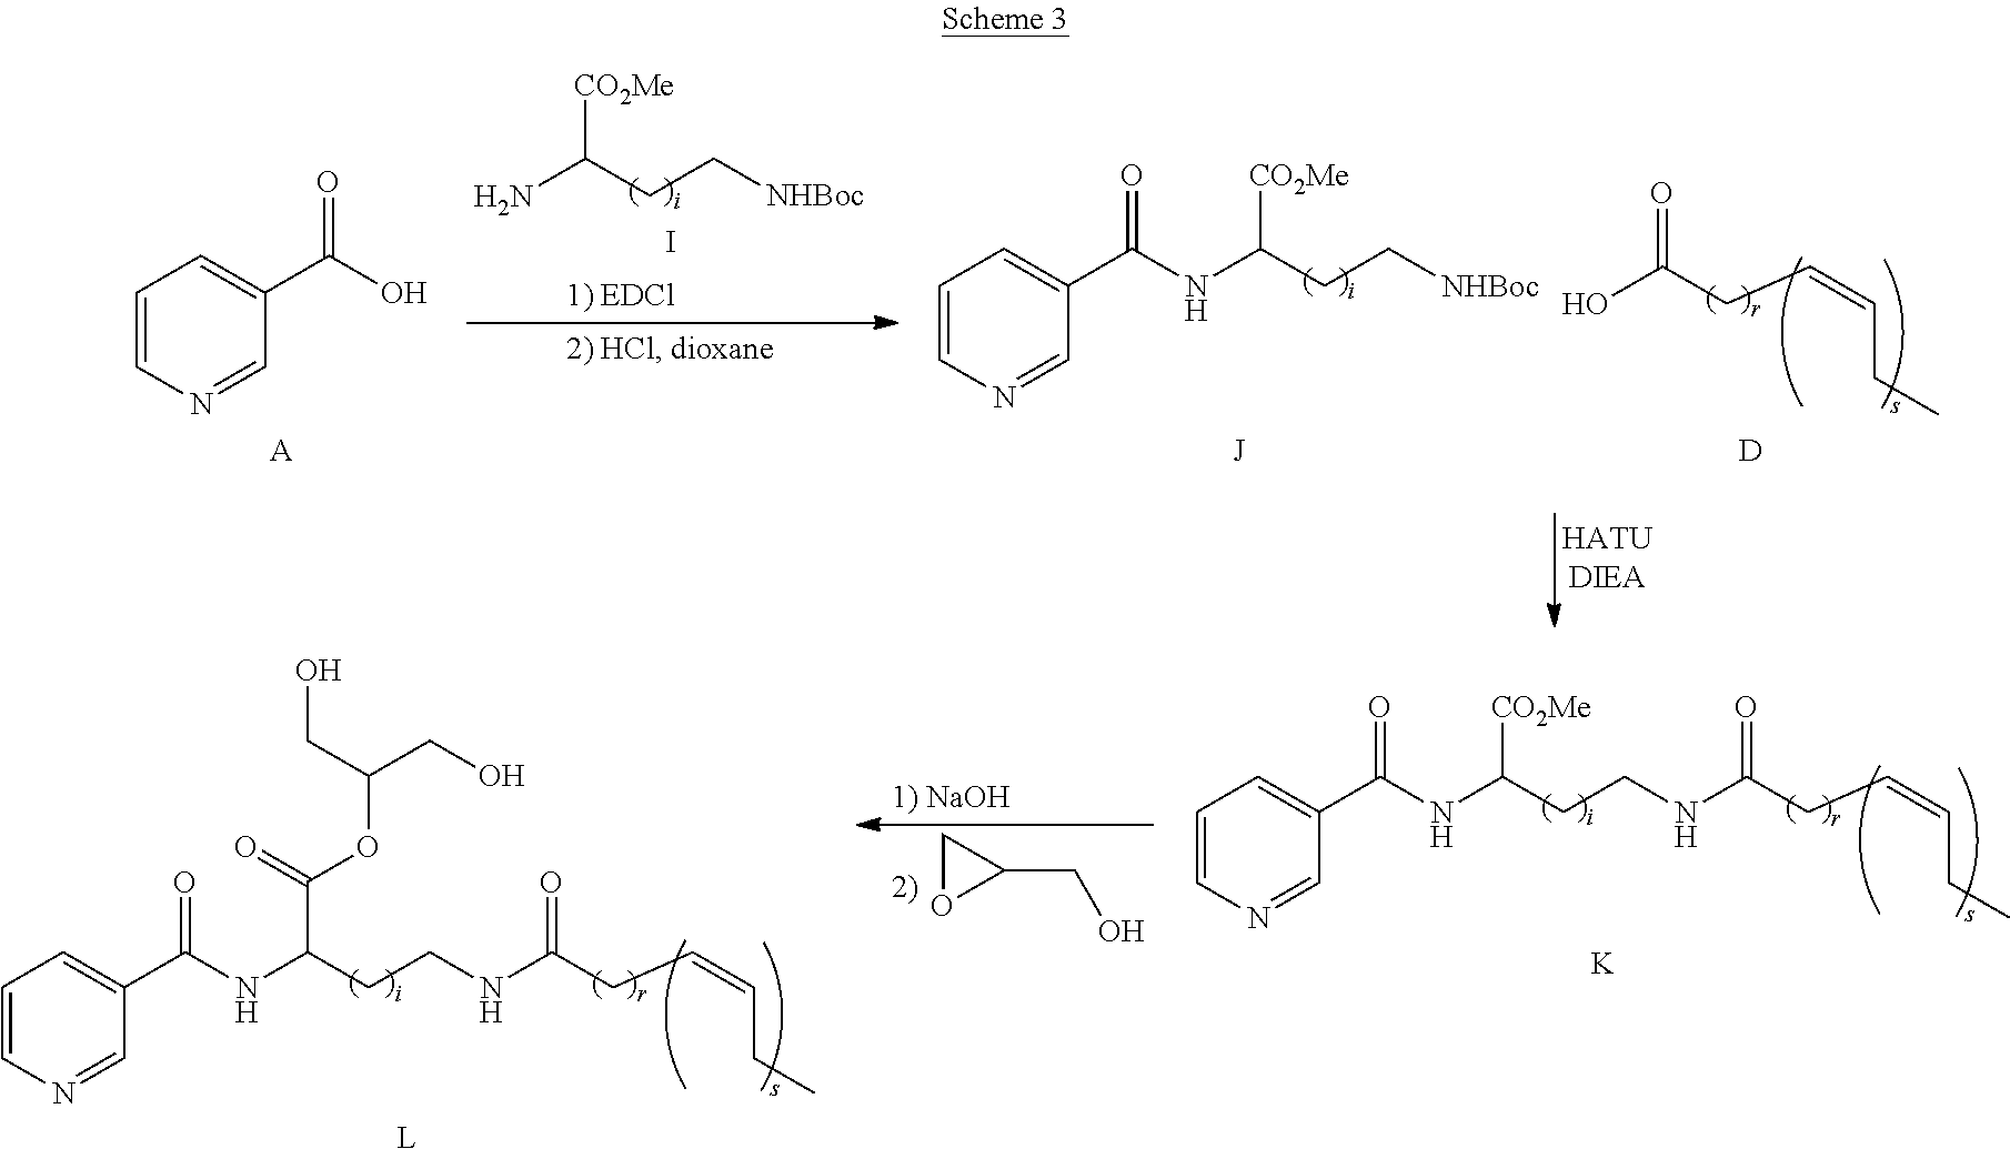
C1=CN=CC(C(O)=O)=C1.[A].I.NC(CC[NHBoc])[CO2Me].C1=CN=CC(C(=O)NC(CC[NHBoc])[CO2Me])=C1.OC(CC=CCC)=O.[D].C1=CN=CC(C(=O)NC(CCNC(CC=CCC)=O)C(=O)OC(CO)CO)=C1.[L].C1=CN=CC(C(=O)NC(CCNC(CC=CCC)=O)[CO2Me])=C1.[K].C1OC1CO
